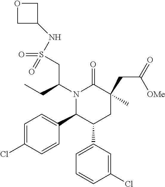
CCC(CS(=O)(=O)NC1COC1)N1C(C2=CC=C(Cl)C=C2)C(C2=CC=CC(Cl)=C2)CC(C)(CC(=O)[OMe])C1=O
